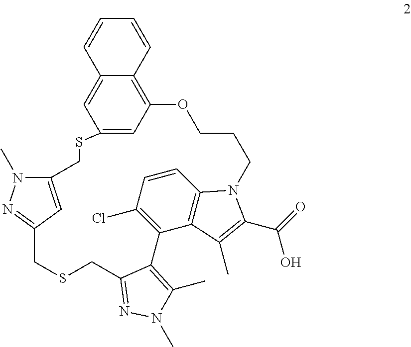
C12=C(Cl)C=CC3=C1C(C)=C(C(=O)O)N3CCCOC1=C3C(=CC(=C1)SCC1=CC(=NN1C)CSCC1=NN(C)C(C)=C21)C=CC=C3
